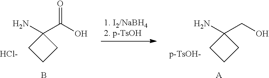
NC1(C(O)=O)CCC1.[Cl-].B.NC1(CO)CCC1.[p-TsOH-].[A]
